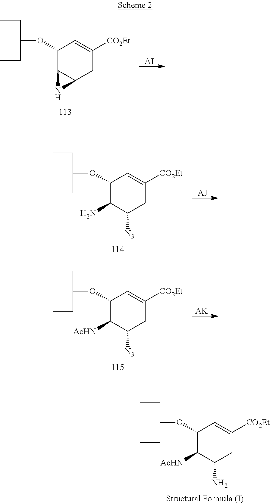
[AI].C1(OC(CC)CC)C2C(CC([CO2Et])=C1)N2.[AJ].C1(OC(CC)CC)C(N)C([N3])CC([CO2Et])=C1.[AK].C1(OC(CC)CC)C([AcHN])C([N3])CC([CO2Et])=C1.C1(OC(CC)CC)C([AcHN])C(N)CC([CO2Et])=C1
